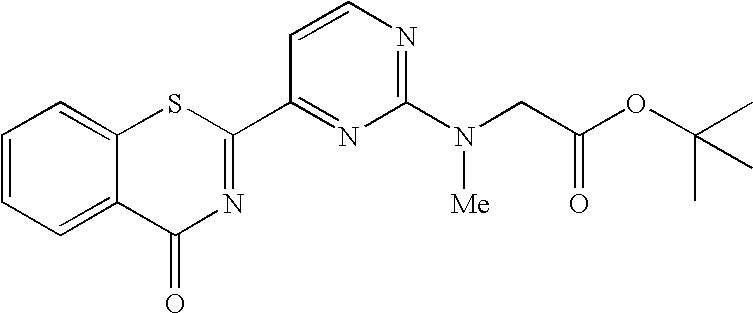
C1(C2=NC(=O)C3=CC=CC=C3S2)=NC(N(CC(OC(C)(C)C)=O)[Me])=NC=C1
